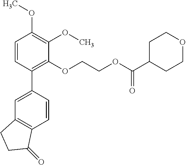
C1=CC(C2=CC3=C(C=C2)C(=O)CC3)=C(OCCOC(C2CCOCC2)=O)C(OC)=C1OC
